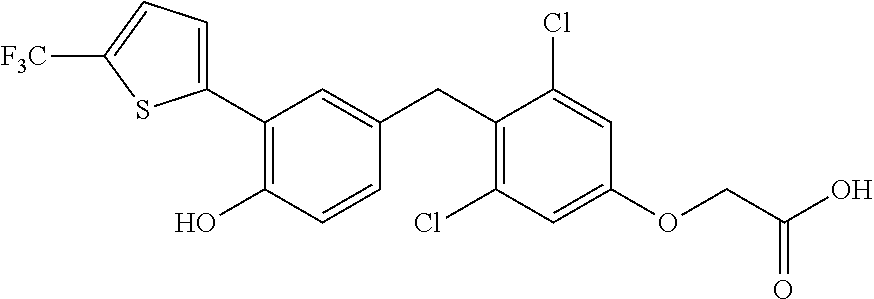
C1(C2=C(O)C=CC(CC3=C(Cl)C=C(OCC(O)=O)C=C3Cl)=C2)=CC=C([F3C])S1
